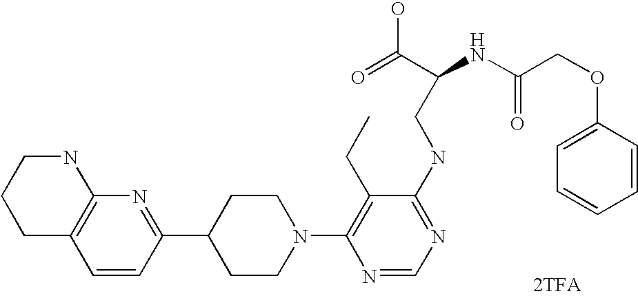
[2TFA].C1=CC(C2CCN(C3=C(CC)C(NCC(NC(COC4=CC=CC=C4)=O)C(=O)O)=NC=N3)CC2)=NC2=C1CCCN2
